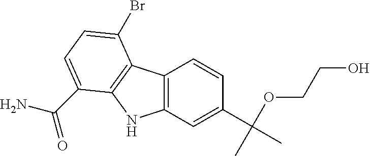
C12=C(C=C(C(OCCO)(C)C)C=C1)NC1=C2C(Br)=CC=C1C(N)=O
